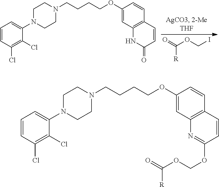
C1=CC(Cl)=C(Cl)C(N2CCN(CCCCOC3=CC4=C(C=C3)C=CC(=O)N4)CC2)=C1.[R]C(OCI)=O.C1=CC(Cl)=C(Cl)C(N2CCN(CCCCOC3=CC4=C(C=C3)C=CC(OCOC([R])=O)=N4)CC2)=C1
